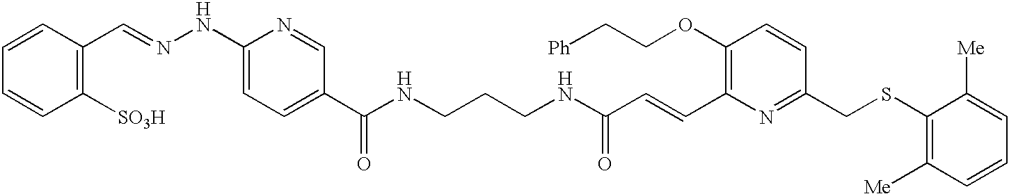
C1([SO3H])=C(C=NNC2=CC=C(C(NCCCNC(C=CC3=C(OCC[Ph])C=CC(CSC4=C([Me])C=CC=C4[Me])=N3)=O)=O)C=N2)C=CC=C1
